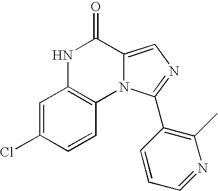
N1C2=C(N3C(=CN=C3C3=C(C)N=CC=C3)C1=O)C=CC(Cl)=C2
